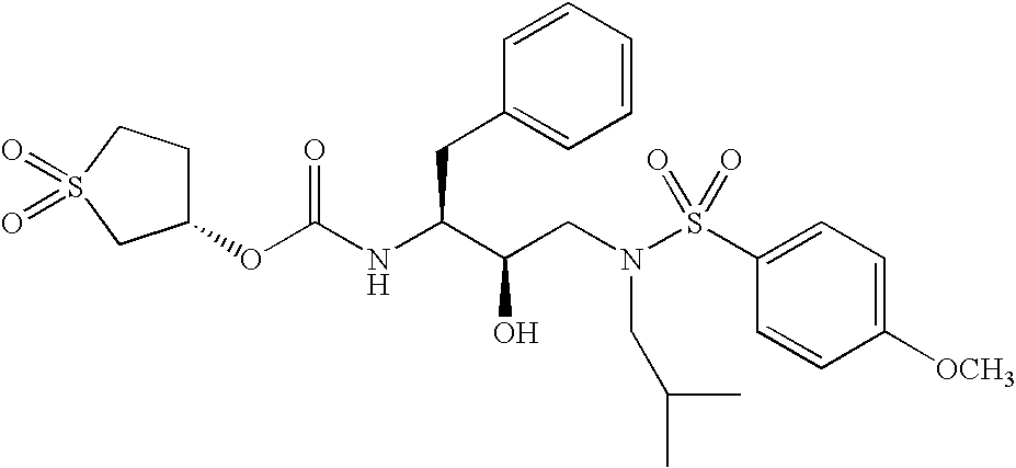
O(C(NC(C(CN(S(C1=CC=C([OCH3])C=C1)(=O)=O)CC(C)C)O)CC1=CC=CC=C1)=O)C1CCS(=O)(=O)C1
